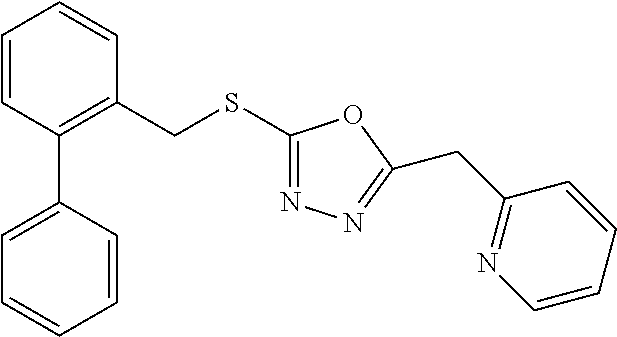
C1=CC(C2=CC=CC=C2)=C(CSC2=NN=C(CC3=NC=CC=C3)O2)C=C1
